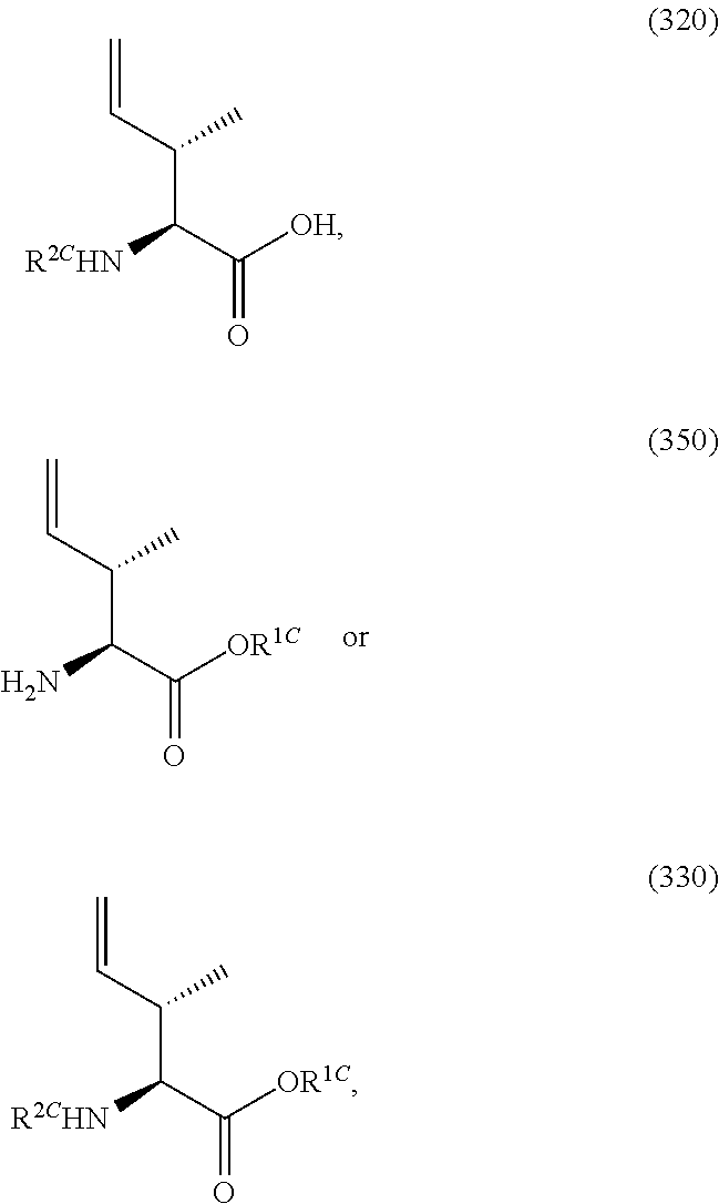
C=CC(C(C([OR1C])=O)N)C.C=CC(C(C([OH])=O)[R2CHN])C.C=CC(C(C([OR1C])=O)[R2CHN])C
